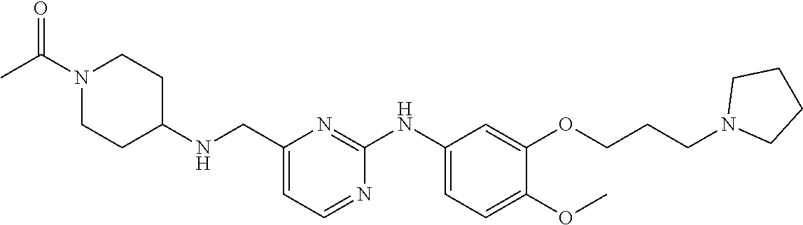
C1(CNC2CCN(C(C)=O)CC2)=CC=NC(NC2=CC=C(OC)C(OCCCN3CCCC3)=C2)=N1
